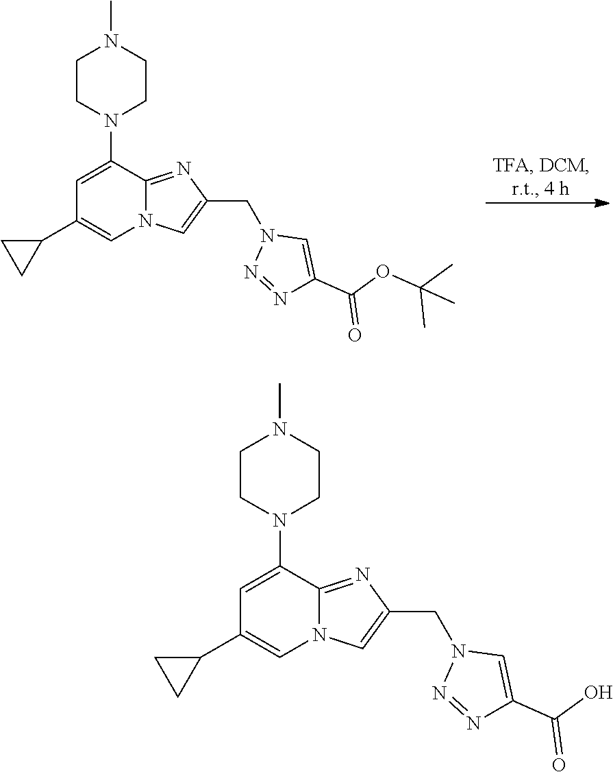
C12=NC(CN3N=NC(C(OC(C)(C)C)=O)=C3)=CN1C=C(C1CC1)C=C2N1CCN(C)CC1.C12=NC(CN3N=NC(C(O)=O)=C3)=CN1C=C(C1CC1)C=C2N1CCN(C)CC1
